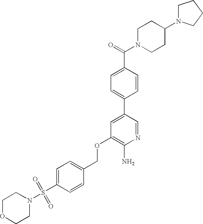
C(OC1=C(N)N=CC(C2=CC=C(C(=O)N3CCC(N4CCCC4)CC3)C=C2)=C1)C1=CC=C(S(N2CCOCC2)(=O)=O)C=C1
